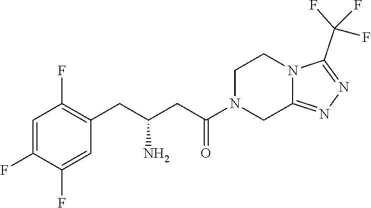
C1=C(F)C(F)=CC(CC(CC(N2CC3=NN=C(C(F)(F)F)N3CC2)=O)N)=C1F
